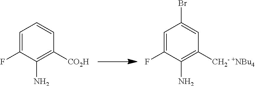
C1=C(F)C(N)=C([CO2H])C=C1.C1=C(F)C(N)=C([CH2- +NBu4])C=C1Br
